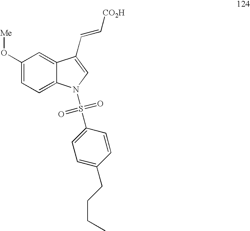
C1(O[Me])=CC=C2C(=C1)C(C=C[CO2H])=CN2S(C1=CC=C(CCCC)C=C1)(=O)=O
